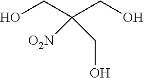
OCC(CO)([O2N])CO
